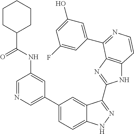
C1(C2=CN=CC(NC(C3CCCCC3)=O)=C2)=CC=C2C(=C1)C(C1=NC3=C(N1)C=CN=C3C1=CC(O)=CC(F)=C1)=NN2
